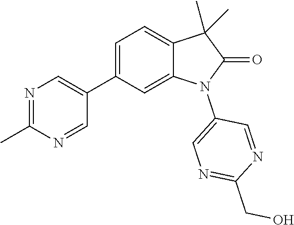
C1(C2=CN=C(C)N=C2)=CC=C2C(=C1)N(C1=CN=C(CO)N=C1)C(=O)C2(C)C
